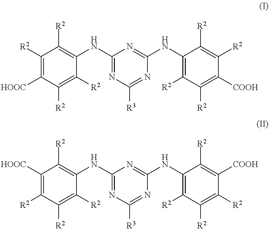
C1([R2])=C([HOOC])C([R2])=C([R2])C(NC2=NC([R3])=NC(NC3=C([R2])C([R2])=C([COOH])C([R2])=C3[R2])=N2)=C1[R2].C1([HOOC])=C([R2])C([R2])=C([R2])C(NC2=NC([R3])=NC(NC3=C([R2])C([R2])=C([R2])C([COOH])=C3[R2])=N2)=C1[R2]
